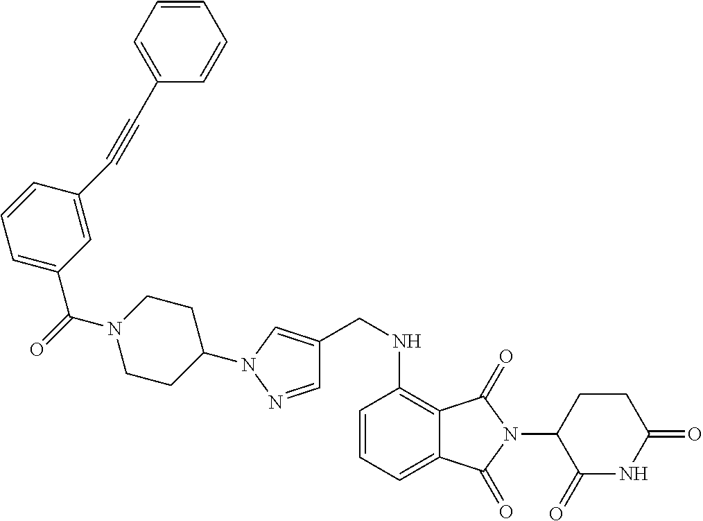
C1=C(C(=O)N2CCC(N3C=C(CNC4=C5C(=CC=C4)C(=O)N(C4C(=O)NC(=O)CC4)C5=O)C=N3)CC2)C=C(C#CC2=CC=CC=C2)C=C1
